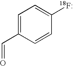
C1=C(C=O)C=CC([18F])=C1
